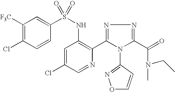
C1([F3C])=C(Cl)C=CC(S(NC2=C(C3=NN=C(C(=O)N(C)CC)N3C3=NOC=C3)N=CC(Cl)=C2)(=O)=O)=C1
